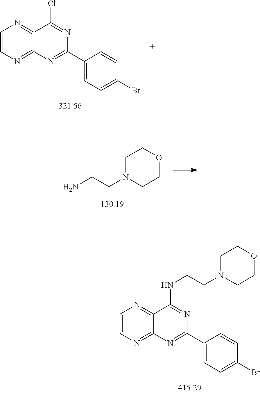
C1=CN=C2C(=N1)C(Cl)=NC(C1=CC=C(Br)C=C1)=N2.C1=CN=C2C(=N1)C(NCCN1CCOCC1)=NC(C1=CC=C(Br)C=C1)=N2.C1N(CCN)CCOC1
